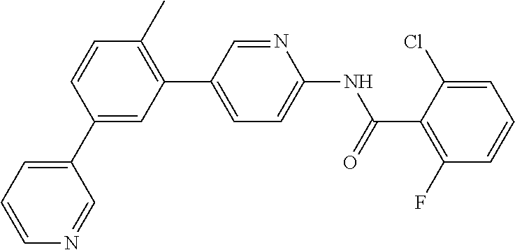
C1(C2=CC=CN=C2)=CC(C2=CC=C(NC(C3=C(F)C=CC=C3Cl)=O)N=C2)=C(C)C=C1
